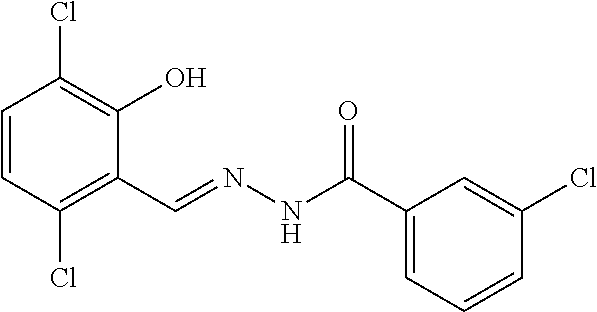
C1=CC(Cl)=C(C=NNC(=O)C2=CC=CC(Cl)=C2)C(O)=C1Cl
